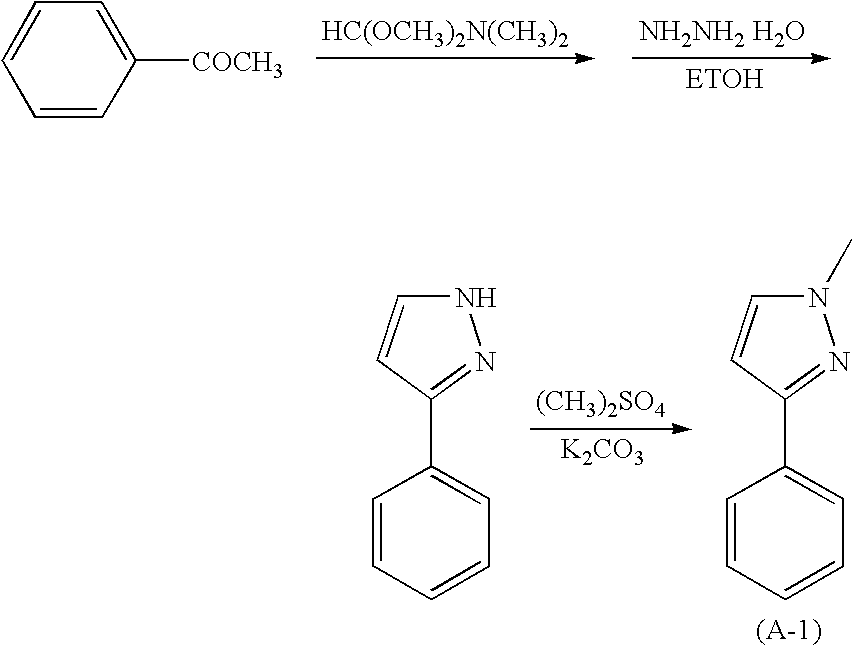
C1=CC([COCH3])=CC=C1.[HC(OCH3)2N(CH3)2].[NH2NH2 H2O].C1=CC=CC=C1C1=NNC=C1.[(CH3)2SO4].[K2CO3].C1=CC=CC=C1C1=NN(C)C=C1
